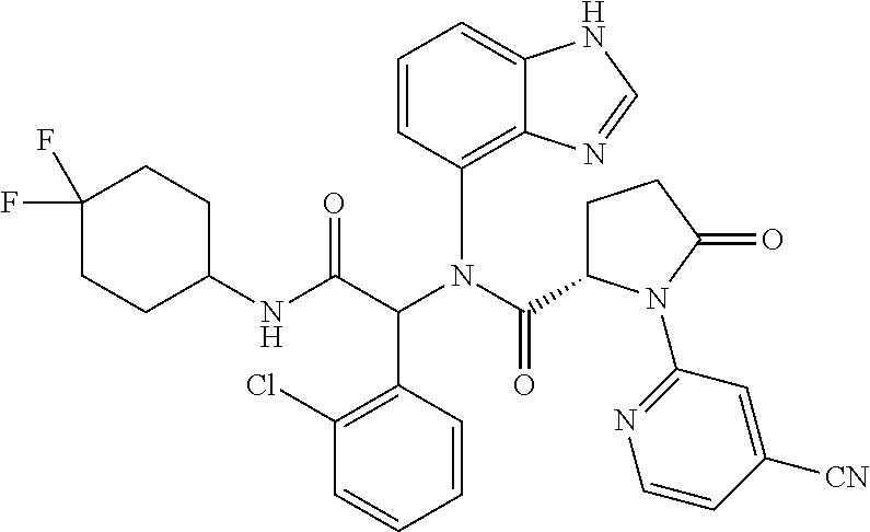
C1=CC(N(C(=O)C2CCC(=O)N2C2=NC=CC([CN])=C2)C(C(NC2CCC(F)(F)CC2)=O)C2=C(Cl)C=CC=C2)=C2C(=C1)NC=N2
